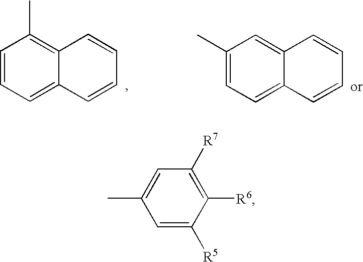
C1=CC=C2C(=C1C)C=CC=C2.C1(C)=CC=C2C(=C1)C=CC=C2.C1=C([R5])C([R6])=C([R7])C=C1C
